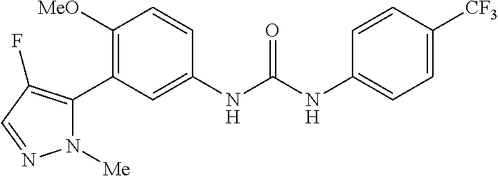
C1([OMe])=C(C2=C(F)C=NN2[Me])C=C(NC(=O)NC2=CC=C([CF3])C=C2)C=C1
